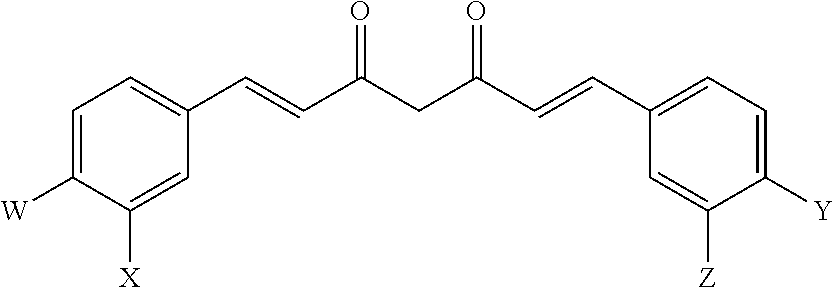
C1([X])=CC(C=CC(CC(C=CC2=CC=C([Y])C([Z])=C2)=O)=O)=CC=C1[W]
